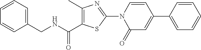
C1(CNC(C2=C(C)N=C(N3C(=O)C=C(C4=CC=CC=C4)C=C3)S2)=O)=CC=CC=C1
